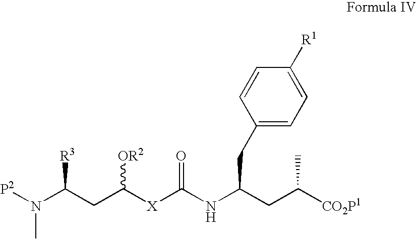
[X](C(NC(CC([CO2P1])C)CC1=CC=C([R1])C=C1)=O)C(CC(N([P2])C)[R3])[OR2]
